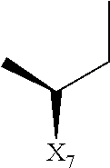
CC([X7])CC
